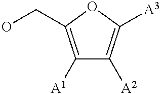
C1([A1])=C(CO)OC([A3])=C1[A2]
